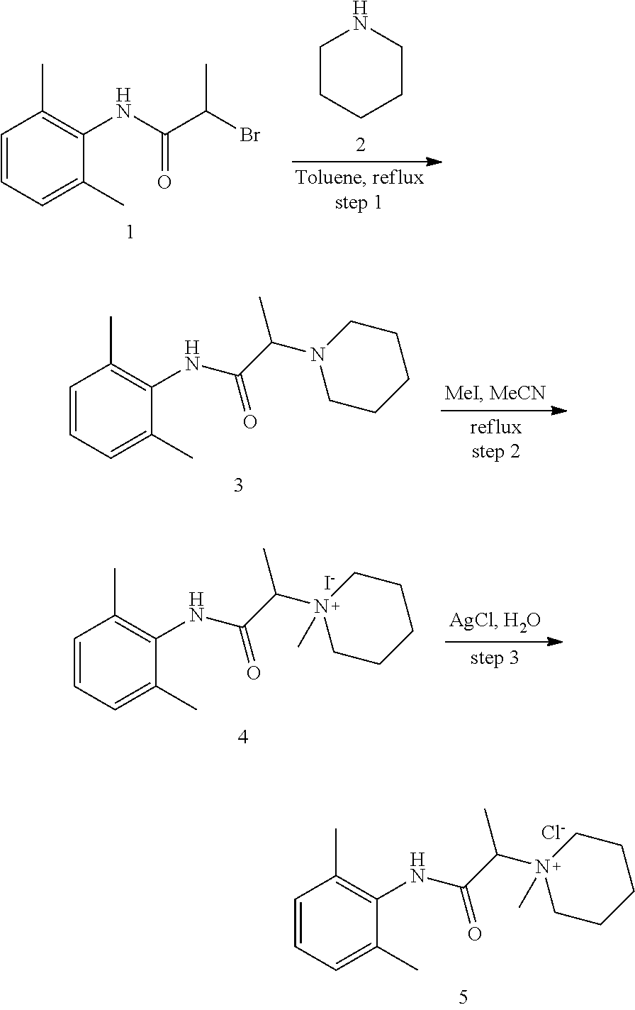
C1CCCCN1.C1=CC=C(C)C(NC(C(Br)C)=O)=C1C.C1=CC=C(C)C(NC(C(N2CCCCC2)C)=O)=C1C.C1=CC=C(C)C(NC(C(N2(C)CCCCC2)C)=O)=C1C.[I-].C1=CC=C(C)C(NC(C(N2(C)CCCCC2)C)=O)=C1C.[Cl-]
